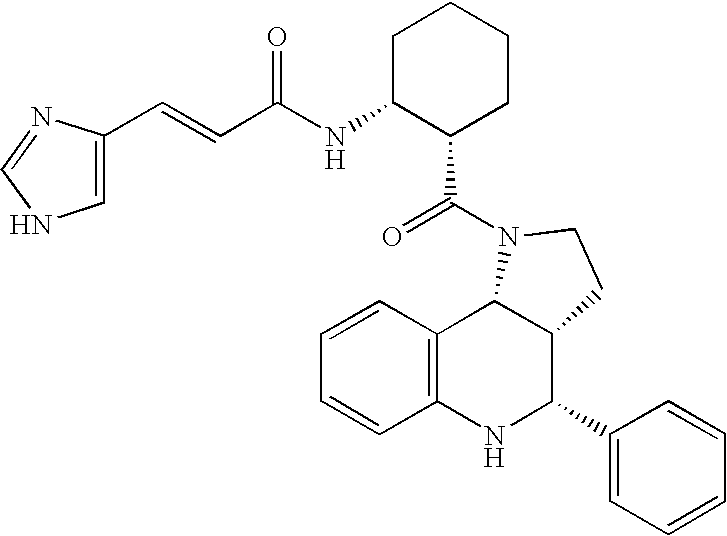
C12=C(NC(C3=CC=CC=C3)C3C1N(C(=O)C1CCCCC1NC(C=CC1=CNC=N1)=O)CC3)C=CC=C2
